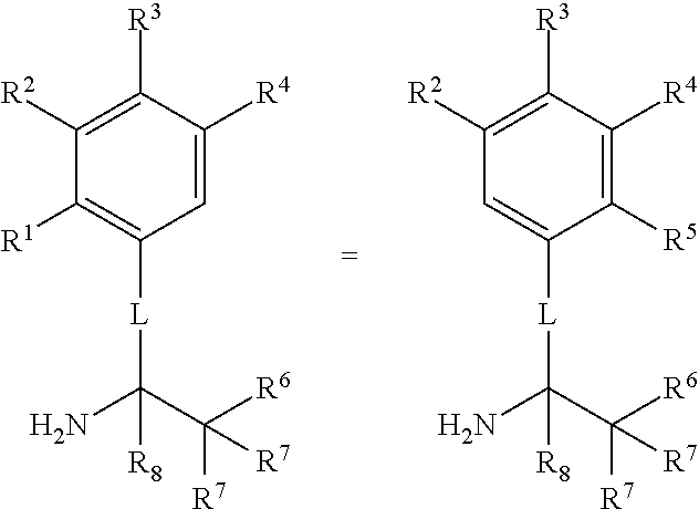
C1([R2])=C([R3])C([R4])=CC([L]C(N)(C([R6])([R7])[R7])[R8])=C1[R1].C1([R2])=C([R3])C([R4])=C([R5])C([L]C(N)(C([R6])([R7])[R7])[R8])=C1
